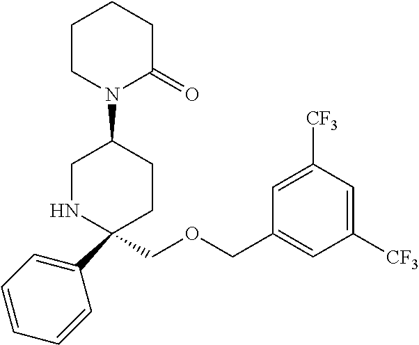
C1(C2=CC=CC=C2)(COCC2=CC([CF3])=CC([CF3])=C2)CCC(N2C(=O)CCCC2)CN1
